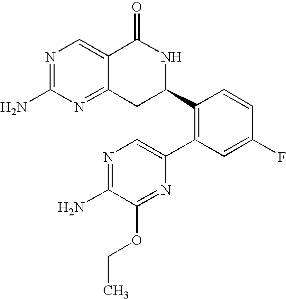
C12=NC(N)=NC=C1C(=O)NC(C1=C(C3=CN=C(N)C(OCC)=N3)C=C(F)C=C1)C2
